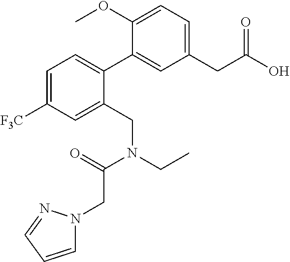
C(C(=O)N(CC)CC1=CC([F3C])=CC=C1C1=CC(CC(O)=O)=CC=C1OC)N1C=CC=N1
